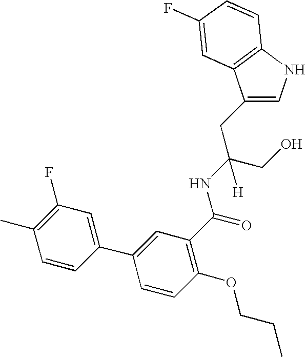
C1(CC(CO)(NC(=O)C2=C(OCCC)C=CC(C3=CC(F)=C(C)C=C3)=C2)[H])=CNC2=C1C=C(F)C=C2
